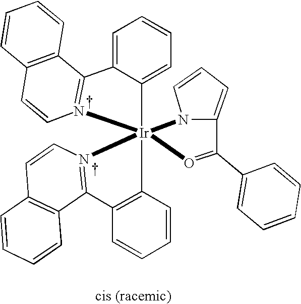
C1=CC2=C(C3=N1[Ir]14(C5=C3C=CC=C5)(N3=C(C5=C(C=C3)C=CC=C5)C3=CC=CC=C13)N1C(=CC=C1)C(C1=CC=CC=C1)=O4)C=CC=C2
